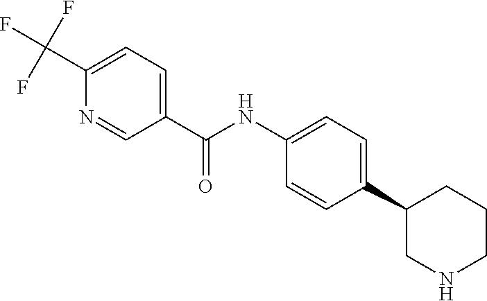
N1=CC(C(NC2=CC=C(C3CNCCC3)C=C2)=O)=CC=C1C(F)(F)F
